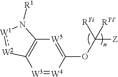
[W3]1=[W4]C(OC([RYi])([Z])[RYi])=[W5]C2=C1[W2]:[W1]N2[R1]
